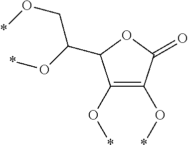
C1(O*)=C(O*)C(=O)OC1C(CO*)O*
